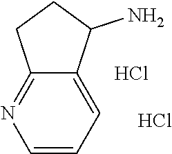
C1=CC=C2C(=N1)CCC2N.Cl.Cl
